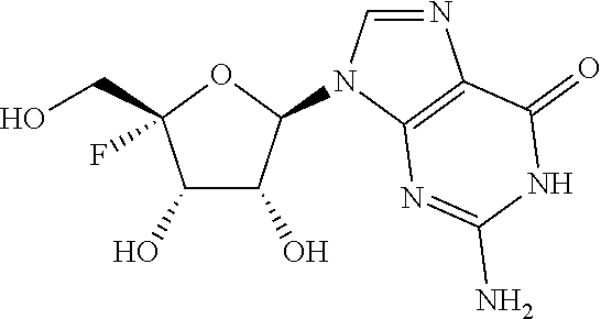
C1(O)C(O)C(N2C=NC3=C2N=C(N)NC3=O)OC1(CO)F
